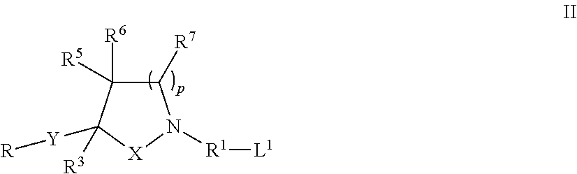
C1([R7])C([R5])([R6])C([R3])([Y][R])[X]N1[R1][L1]
